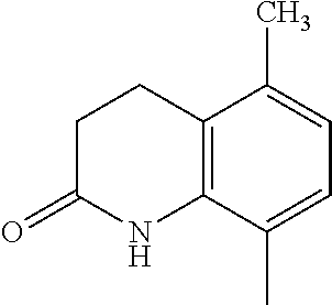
C12=C(C(C)=CC=C1C)NC(=O)CC2
